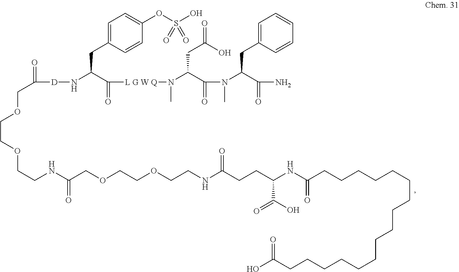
O=C([D]NC(C([L G W Q]N(C(C(N(C(C(N)=O)CC1=CC=CC=C1)C)=O)CC(=O)O)C)=O)CC1=CC=C(OS(O)(=O)=O)C=C1)COCCOCCNC(COCCOCCNC(CCC(NC(CCCCCCCCCCCCCCCCC(O)=O)=O)C(O)=O)=O)=O
